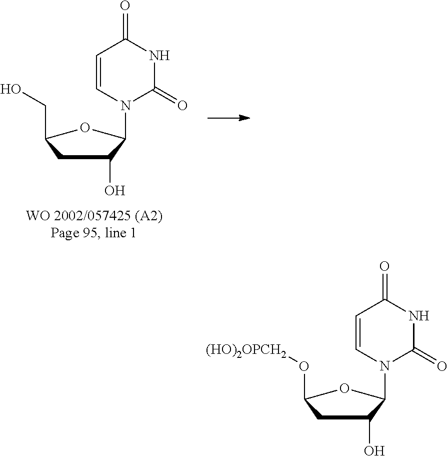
C1(O)CC(O[(HO)2OPCH2])OC1N1C=CC(=O)NC1=O.C1(O)CC(CO)OC1N1C=CC(=O)NC1=O
